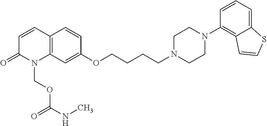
C1=CC2=C(N(COC(NC)=O)C1=O)C=C(OCCCCN1CCN(C3=C4C(=CC=C3)SC=C4)CC1)C=C2
